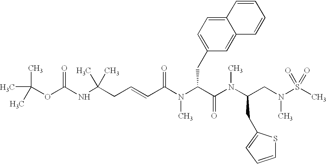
CC(OC(NC(CC=CC(N(C(C(N(C(CN(S(C)(=O)=O)C)CC1=CC=CS1)C)=O)CC1=CC=C2C(=C1)C=CC=C2)C)=O)(C)C)=O)(C)C
